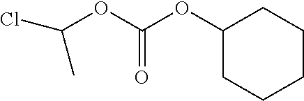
ClC(C)OC(OC1CCCCC1)=O
